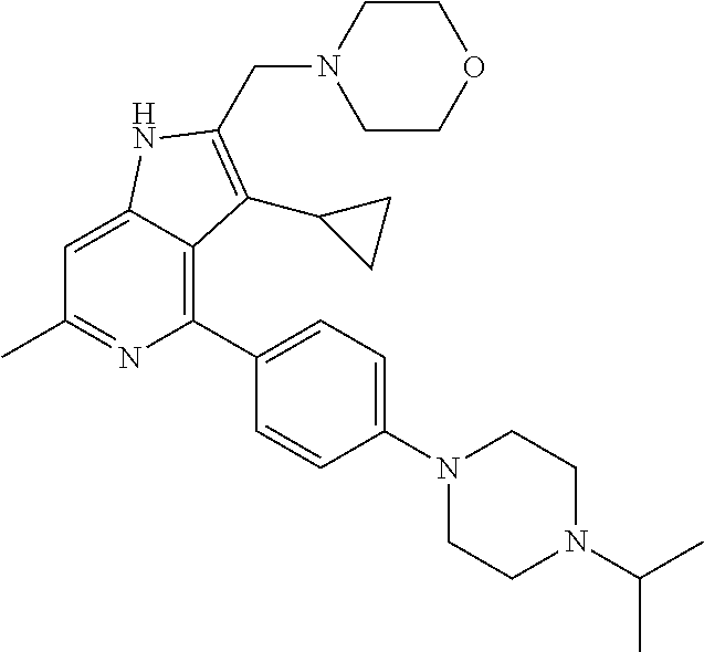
C1=C2C(=C(C3=CC=C(N4CCN(C(C)C)CC4)C=C3)N=C1C)C(C1CC1)=C(CN1CCOCC1)N2
